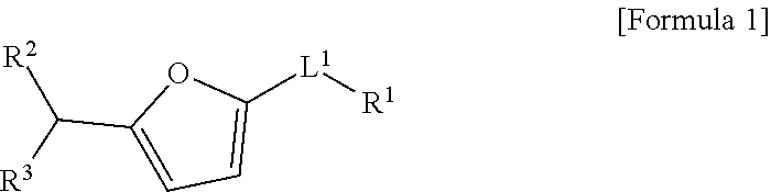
C1(C([R2])[R3])=CC=C([L1][R1])O1
